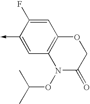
C1(->C)=CC2=C(C=C1F)OCC(=O)N2OC(C)C
